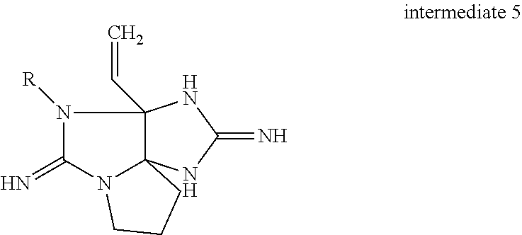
N1([R])C(=N)N2C3(C1(C=C)NC(=N)N3)CCC2
